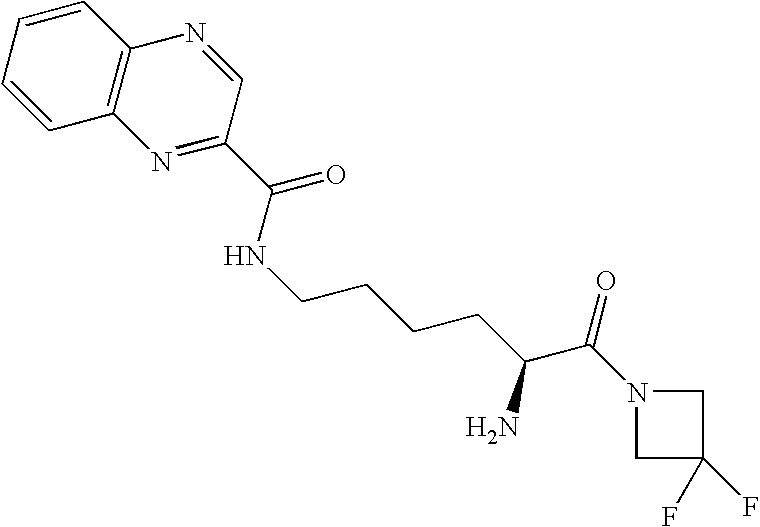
C(NCCCCC(C(N1CC(F)(F)C1)=O)N)(=O)C1=NC2=C(C=CC=C2)N=C1
